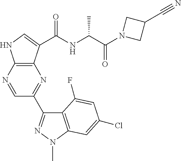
C12=C(N=CC(C3=NN(C)C4=C3C(F)=CC(Cl)=C4)=N1)NC=C2C(NC(C(N1CC(C#N)C1)=O)C)=O
